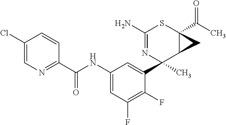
C1(N)=NC(C2=CC(NC(C3=NC=C(Cl)C=C3)=O)=CC(F)=C2F)(C)C2C(C(C)=O)(S1)C2
